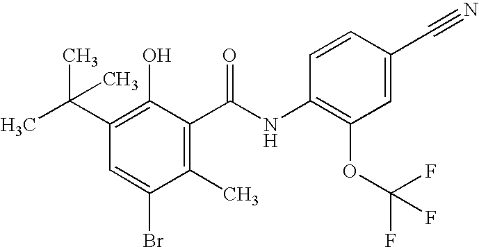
C1(Br)=CC(C(C)(C)C)=C(O)C(C(NC2=C(OC(F)(F)F)C=C(C#N)C=C2)=O)=C1C
